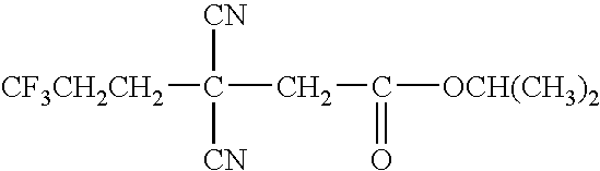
[CF3CH2CH2]C([CN])([CN])CC(=O)[OCH(CH3)2]
